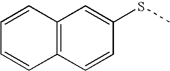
C12=C(C=CC(SC)=C1)C=CC=C2
